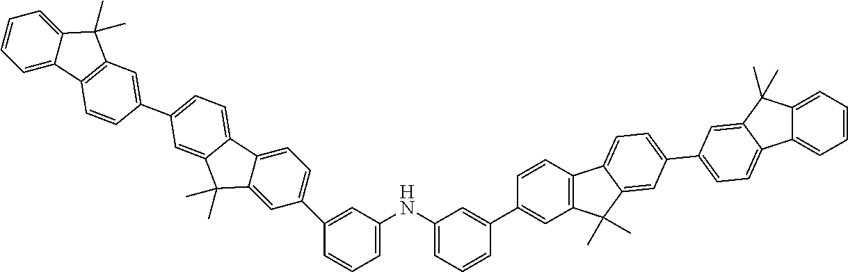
C12=CC=CC=C1C(C)(C)C1=CC(C3=CC=C4C(=C3)C(C)(C)C3=C4C=CC(C4=CC(NC5=CC=CC(C6=CC=C7C(=C6)C(C)(C)C6=CC(C8=CC9=C(C=C8)C8=CC=CC=C8C9(C)C)=CC=C76)=C5)=CC=C4)=C3)=CC=C21
